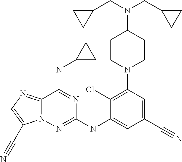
C12=NC=C(C#N)N1N=C(NC1=CC(C#N)=CC(N3CCC(N(CC4CC4)CC4CC4)CC3)=C1Cl)N=C2NC1CC1
